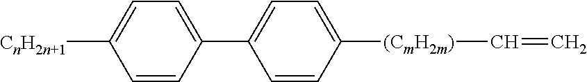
C1=CC(C2=CC=C([(CmH2m)]C=C)C=C2)=CC=C1[CnH2n+1]
